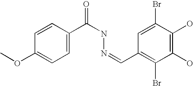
C1=CC(C(NN=CC2=C(Br)C(O)=C(O)C(Br)=C2)=O)=CC=C1OC
